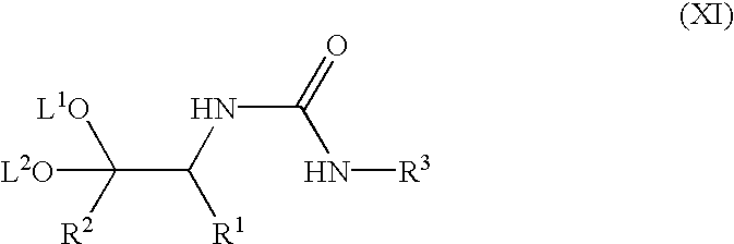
[L2O]C(C([R1])NC(N[R3])=O)([L1O])[R2]
